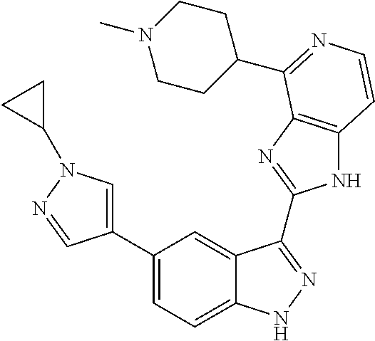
C1(C2=CC=C3C(=C2)C(C2=NC4=C(N2)C=CN=C4C2CCN(C)CC2)=NN3)=CN(C2CC2)N=C1
